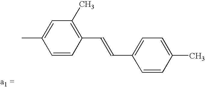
CC1=CC(C)=C(C=CC2=CC=C(C)C=C2)C=C1
